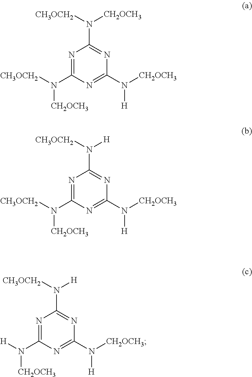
N1=C(N([CH2OCH3])[CH3OCH2])N=C(N([H])[CH2OCH3])N=C1N([CH3OCH2])[CH2OCH3].N1=C(N([CH2OCH3])[CH3OCH2])N=C(N([H])[CH2OCH3])N=C1N([CH3OCH2])[H].N1=C(N([CH2OCH3])[H])N=C(N([H])[CH2OCH3])N=C1N([CH3OCH2])[H]
